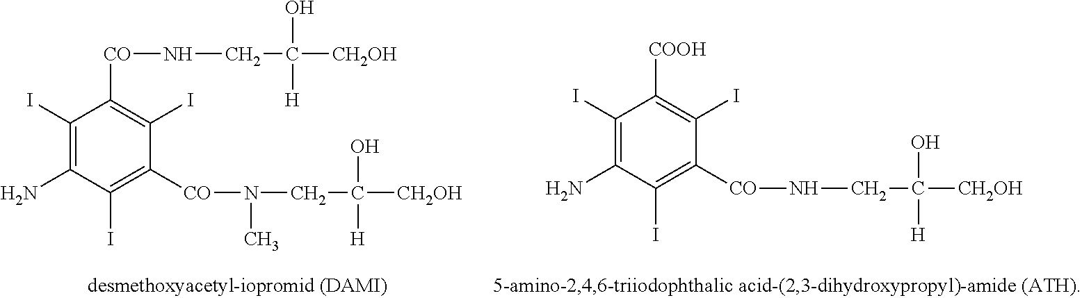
C1(I)=C(N)C(I)=C([CO]N(CC([CH2OH])([H])O)C)C(I)=C1[CO]NCC(O)([H])[CH2OH].C1(I)=C(N)C(I)=C([CO]NCC([CH2OH])([H])O)C(I)=C1[COOH]
